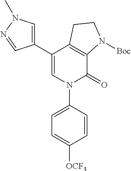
C1(C2=CN(C)N=C2)=CN(C2=CC=C([OCF3])C=C2)C(=O)C2=C1CCN2[Boc]
